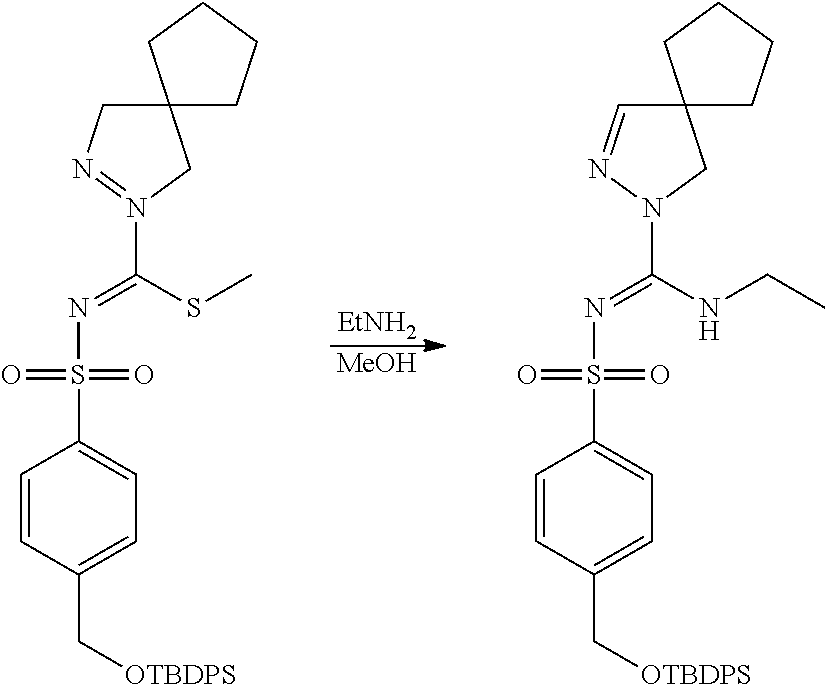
[EtNH2].[MeOH].C1=CC(C[OTBDPS])=CC=C1S(N=C(SC)N1=NCC2(C1)CCCC2)(=O)=O.C1=CC(C[OTBDPS])=CC=C1S(N=C(NCC)N1N=CC2(C1)CCCC2)(=O)=O
